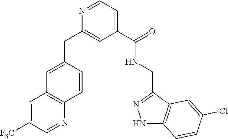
C1=C(CC2=CC(C(NCC3=NNC4=C3C=C(Cl)C=C4)=O)=CC=N2)C=CC2=C1C=C([F3C])C=N2
